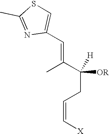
CC(C(CC=C[X])([OR])[H])=CC1=CSC(C)=N1
